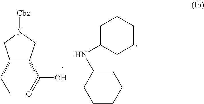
C1(CC)C(C(=O)O)CN([Cbz])C1.C1C(NC2CCCCC2)CCCC1
